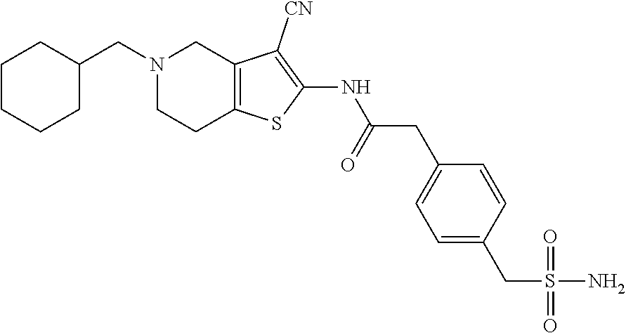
C1(NC(CC2=CC=C(CS(N)(=O)=O)C=C2)=O)=C([CN])C2=C(CCN(CC3CCCCC3)C2)S1
